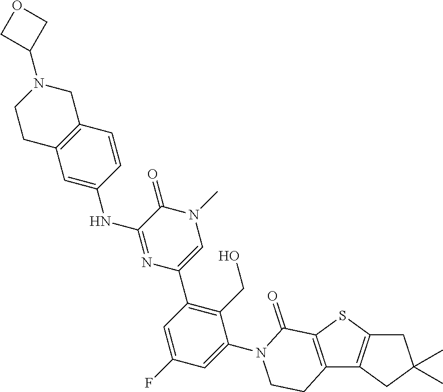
C12=C(SC3=C1CC(C)(C)C3)C(=O)N(C1=CC(F)=CC(C3=CN(C)C(=O)C(NC4=CC5=C(C=C4)CN(C4COC4)CC5)=N3)=C1CO)CC2
